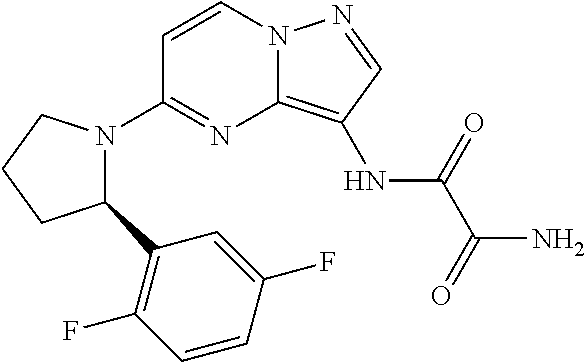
C1=CN2C(=C(NC(C(=O)N)=O)C=N2)N=C1N1C(C2=C(F)C=CC(F)=C2)CCC1
